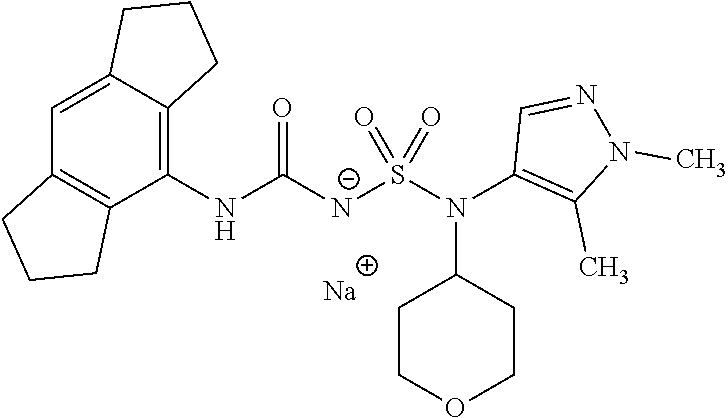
C1(NC([N-]S(N(C2=C(C)N(C)N=C2)C2CCOCC2)(=O)=O)=O)=C2C(=CC3=C1CCC3)CCC2.[Na]
